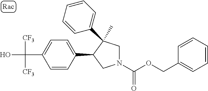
C(C1=CC=C(C2CN(C(=O)OCC3=CC=CC=C3)CC2(C)C2=CC=CC=C2)C=C1)(O)([CF3])[CF3]
